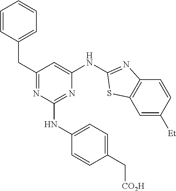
C1=C([Et])C=CC2=C1SC(NC1=CC(CC3=CC=CC=C3)=NC(NC3=CC=C(C[CO2H])C=C3)=N1)=N2
